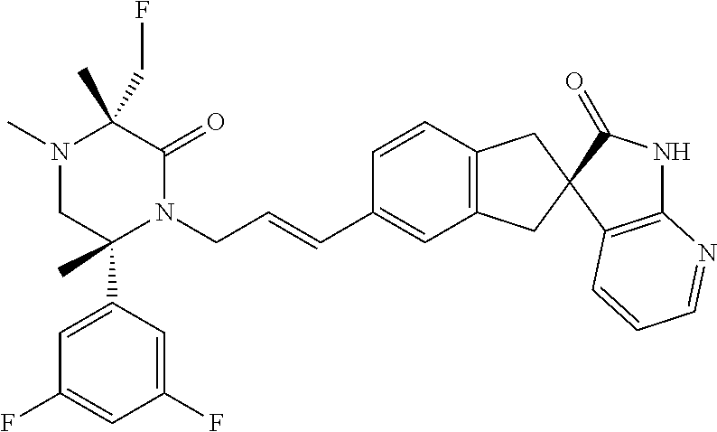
C1(C)(CF)N(C)CC(C2=CC(F)=CC(F)=C2)(C)N(CC=CC2=CC3=C(C=C2)CC2(C3)C(=O)NC3=C2C=CC=N3)C1=O
